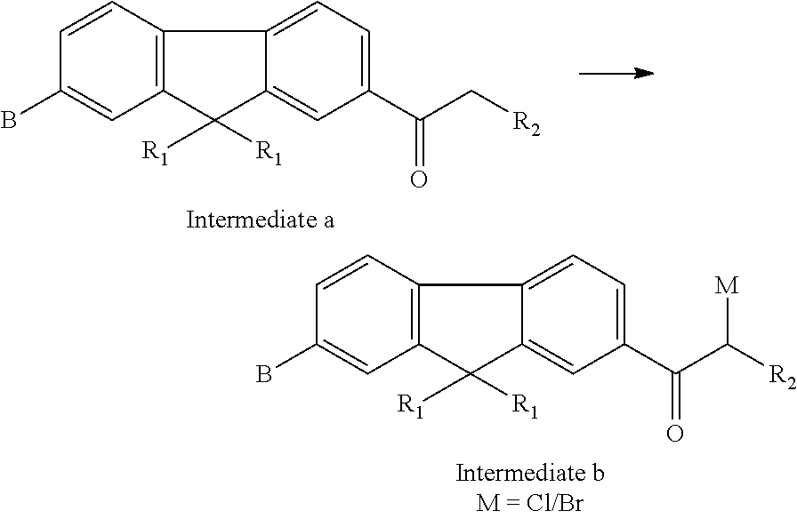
C12=C(C=CC(B)=C1)C1=CC=C(C(C([R2])[M])=O)C=C1C2([R1])[R1].C12=C(C=CC(B)=C1)C1=CC=C(C(C[R2])=O)C=C1C2([R1])[R1]
